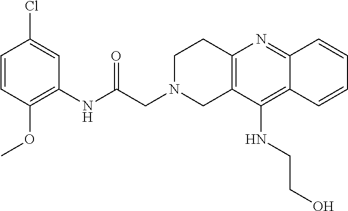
C1(NC(CN2CCC3=C(C2)C(NCCO)=C2C(=N3)C=CC=C2)=O)=C(OC)C=CC(Cl)=C1
